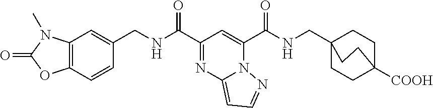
C12=C(C=C(CNC(C3=NC4=CC=NN4C(C(NCC45CCC([COOH])(CC4)CC5)=O)=C3)=O)C=C1)N(C)C(=O)O2
